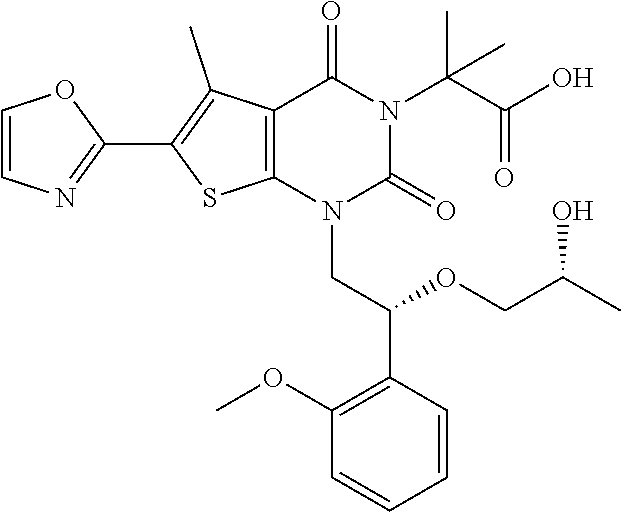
C12=C(N(CC(C3=C(OC)C=CC=C3)OCC(C)O)C(=O)N(C(C(O)=O)(C)C)C1=O)SC(C1=NC=CO1)=C2C
